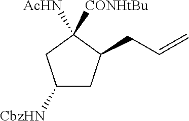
C1([CbzHN])CC(CC=C)C([AcHN])([CONHtBu])C1
